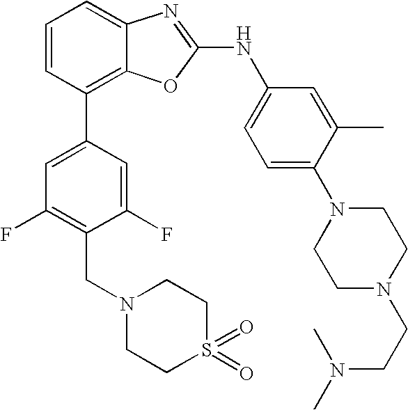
C1=CC(C2=CC(F)=C(CN3CCS(=O)(=O)CC3)C(F)=C2)=C2C(=C1)N=C(NC1=CC=C(N3CCN(CCN(C)C)CC3)C(C)=C1)O2
